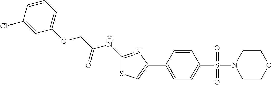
C1(NC(COC2=CC=CC(Cl)=C2)=O)=NC(C2=CC=C(S(=O)(=O)N3CCOCC3)C=C2)=CS1
